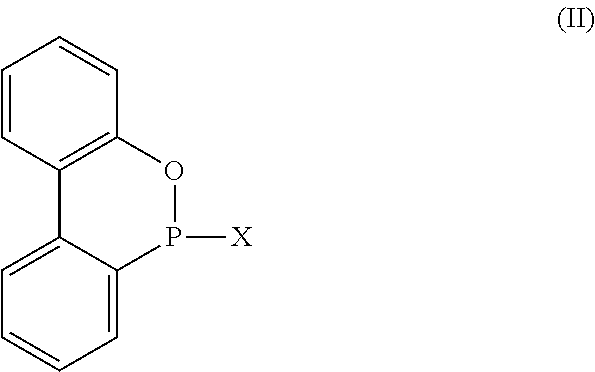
C1=CC2=C(C=C1)OP([X])C1=CC=CC=C21
